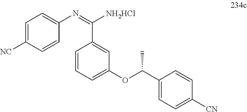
C1=C([NC])C=CC(N=C([NH2HCl])C2=CC(OC(C3=CC=C([CN])C=C3)C)=CC=C2)=C1
